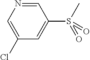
C1=NC=C(Cl)C=C1S(C)(=O)=O
